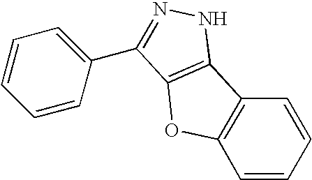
C1=CC(C2=NNC3=C2OC2=C3C=CC=C2)=CC=C1
